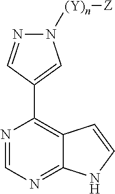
N1([(Y)n][Z])N=CC(C2=C3C(=NC=N2)NC=C3)=C1
